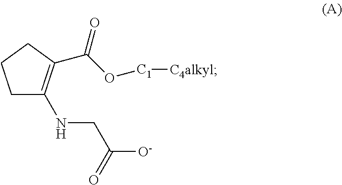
C1C(NCC([O-])=O)=C(C(O[C1][C4alkyl])=O)CC1
